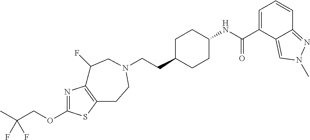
C(CC1CCC(NC(C2=CC=CC3=NN(C)C=C23)=O)CC1)N1CCC2=C(N=C(OCC(C)(F)F)S2)C(F)C1
